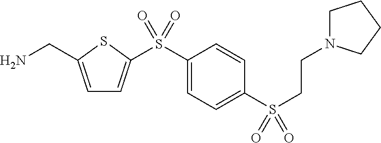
C1=C(CN)SC(S(C2=CC=C(S(CCN3CCCC3)(=O)=O)C=C2)(=O)=O)=C1
